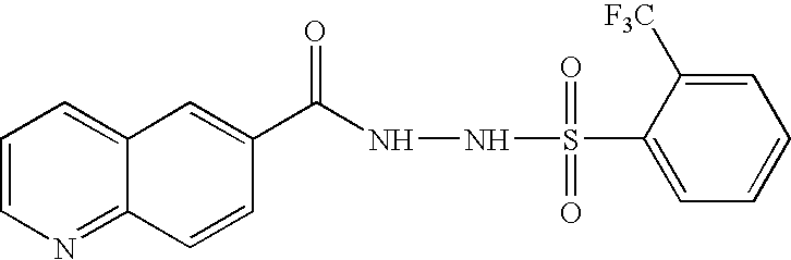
C1=CN=C2C(=C1)C=C(C(=O)NNS(C1=CC=CC=C1[F3C])(=O)=O)C=C2
